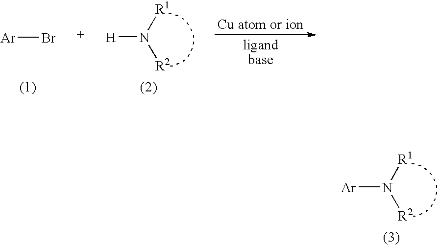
[Ar]N([R1])[R2].[H]N([R1])[R2].[Ar]Br
